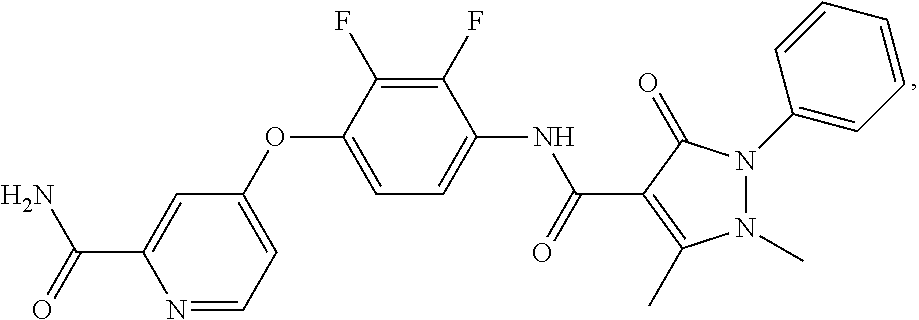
N1=CC=C(OC2=CC=C(NC(=O)C3=C(C)N(C)N(C4=CC=CC=C4)C3=O)C(F)=C2F)C=C1C(=O)N
